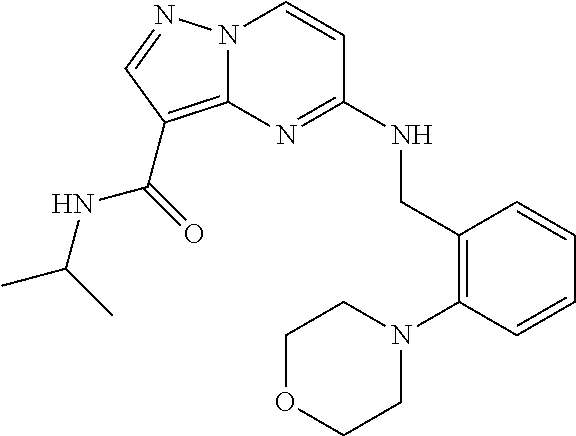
N12C(=C(C(=O)NC(C)C)C=N1)N=C(NCC1=C(N3CCOCC3)C=CC=C1)C=C2
